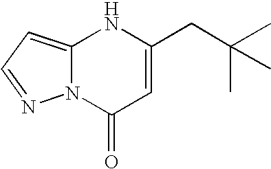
C12=CC=NN1C(=O)C=C(CC(C)(C)C)N2
